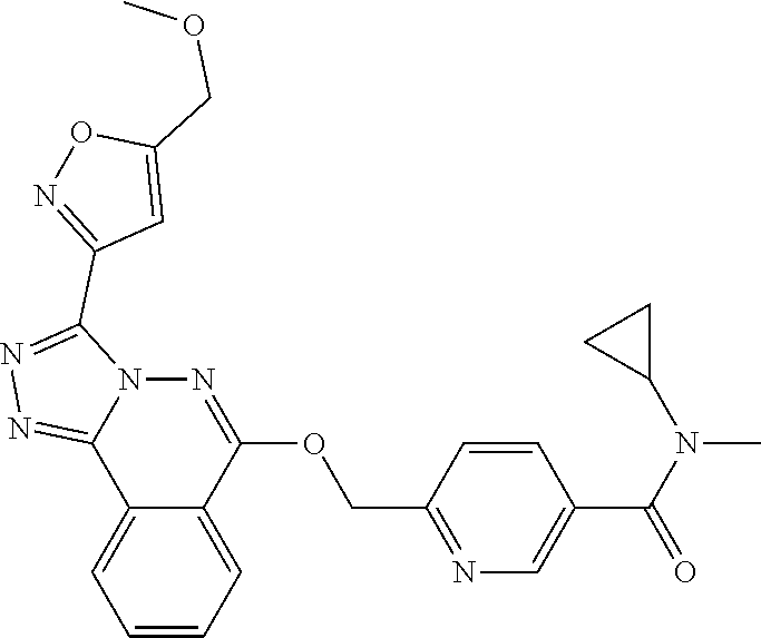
N1=C2N(C(C3=NOC(COC)=C3)=N1)N=C(OCC1=NC=C(C(N(C3CC3)C)=O)C=C1)C1=CC=CC=C21
